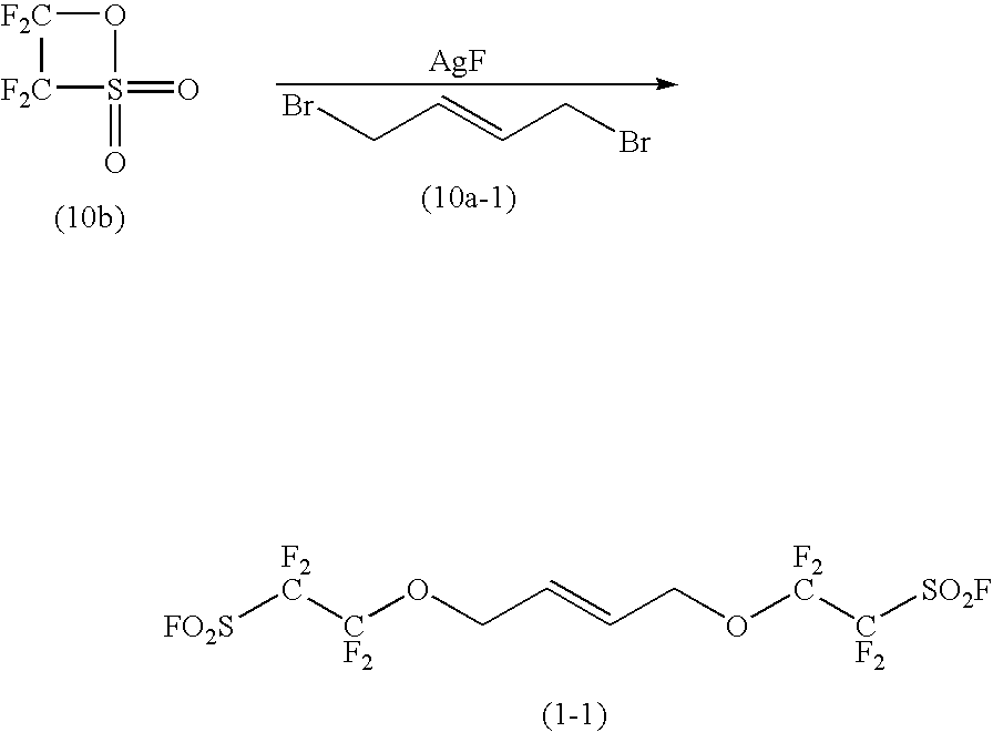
[F2C]1[F2C]S(=O)(=O)O1.BrCC=CCBr.[AgF].[FO2S][F2C][CF2]OCC=CCO[F2C][CF2][SO2F]
